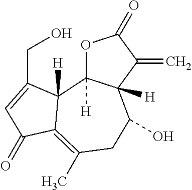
O1C2([H])C([H])(C(=C)C1=O)C(O)CC(C)=C1C2([H])C(CO)=CC1=O
